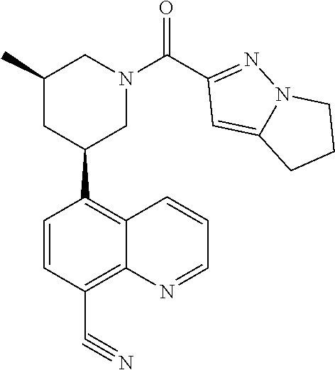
C1=CC(C#N)=C2C(=C1C1CN(C(C3=NN4C(=C3)CCC4)=O)CC(C)C1)C=CC=N2
